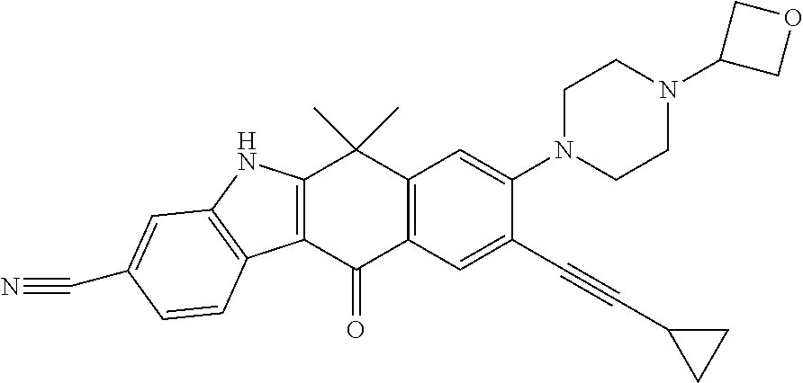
C12=C(C(=O)C3=C(C1(C)C)C=C(N1CCN(C4COC4)CC1)C(C#CC1CC1)=C3)C1=C(N2)C=C(C#N)C=C1
